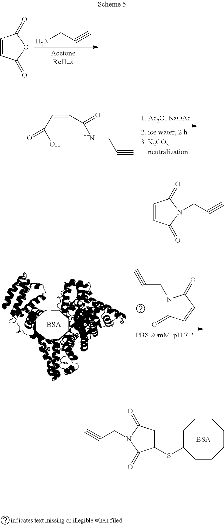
C1CCCCCC(SC2CC(=O)N(CC#C)C2=O)C1.[BSA].NCC#C.C1=CC(=O)OC1=O.C(=CC(NCC#C)=O)C(O)=O.[BSA].N1(CC#C)C(=O)C=CC1=O.C1=CC(=O)N(CC#C)C1=O
